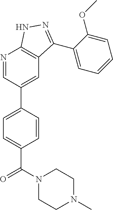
N1=CC(C2=CC=C(C(N3CCN(C)CC3)=O)C=C2)=CC2=C1NN=C2C1=CC=CC=C1OC
